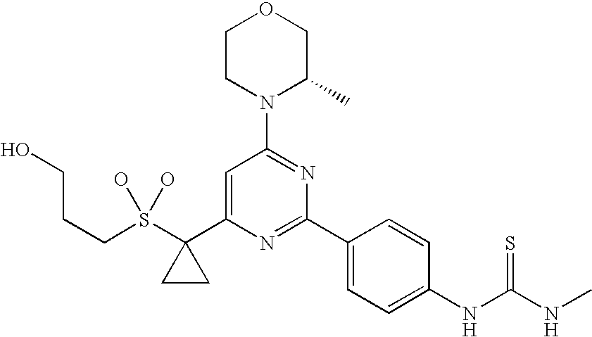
C(CCO)S(C1(C2=CC(N3C(C)COCC3)=NC(C3=CC=C(NC(NC)=S)C=C3)=N2)CC1)(O)O
